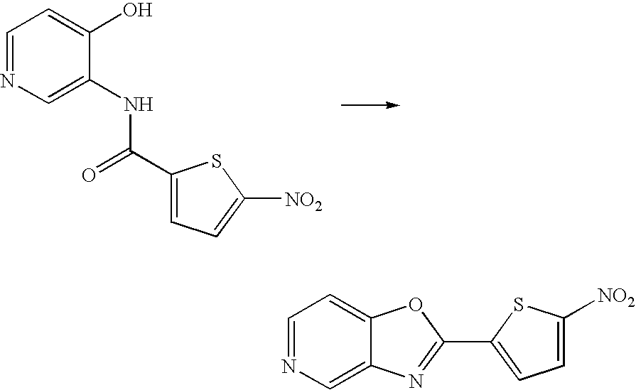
C1=NC=C(NC(=O)C2=CC=C([NO2])S2)C(O)=C1.C1=NC=C2C(=C1)OC(C1=CC=C([NO2])S1)=N2
